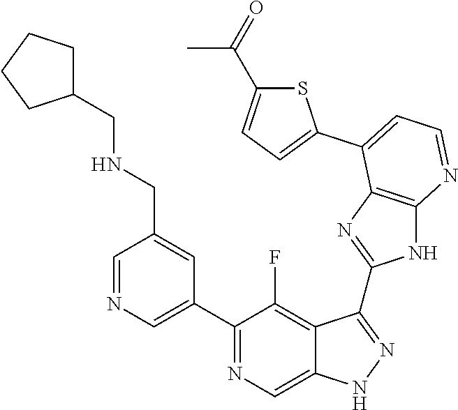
C1=NC=C(C2=NC=C3C(=C2F)C(C2=NC4=C(N2)N=CC=C4C2=CC=C(C(=O)C)S2)=NN3)C=C1CNCC1CCCC1
